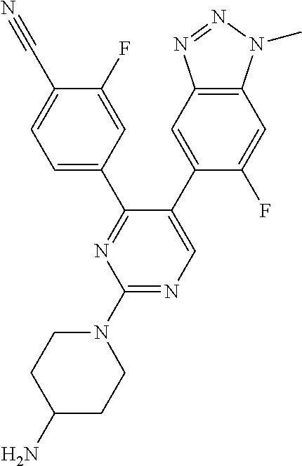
C1=C(C2=CC3=C(C=C2F)N(C)N=N3)C(C2=CC=C(C#N)C(F)=C2)=NC(N2CCC(N)CC2)=N1
